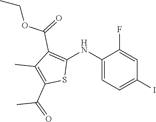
C1(NC2=C(C(=O)OCC)C(C)=C(C(=O)C)S2)=CC=C(I)C=C1F
